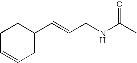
C1CC=CCC1C=CCNC(C)=O
